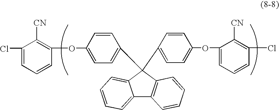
O(C1=CC=C(C2(C3=CC=C(OC4=CC=CC(Cl)=C4[CN])C=C3)C3=C(C4=CC=CC=C42)C=CC=C3)C=C1)C1=C([CN])C(Cl)=CC=C1
